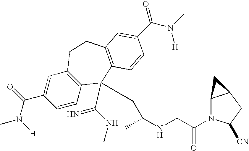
CN(C(C1=CC2=C(C=C1)C(C(NC)=N)(CC(NCC(N1C3C(CC1[CN])C3)=O)C)C1=C(CC2)C=C(C(N(C)[H])=O)C=C1)=O)[H]
